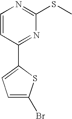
C1=CC(C2=CC=C(Br)S2)=NC(SC)=N1
